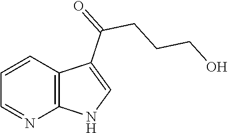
C12=C(C(C(CCCO)=O)=CN1)C=CC=N2
